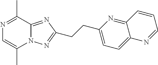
N1=C(C)C2=NC(CCC3=CC=C4C(=N3)C=CC=N4)=NN2C(C)=C1
